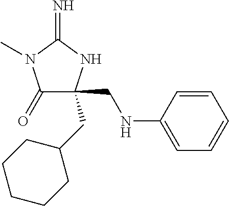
C1(=O)C(CC2CCCCC2)(CNC2=CC=CC=C2)NC(=N)N1C
